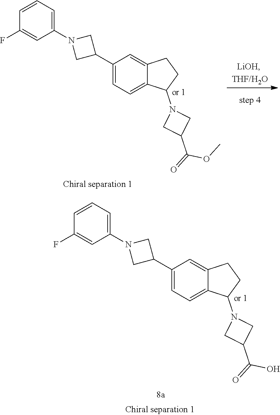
C1=CC=C(N2CC(C3=CC=C4C(=C3)CCC4N3CC(C(OC)=O)C3)C2)C=C1F.C1=CC=C(N2CC(C3=CC=C4C(=C3)CCC4N3CC(C(O)=O)C3)C2)C=C1F
